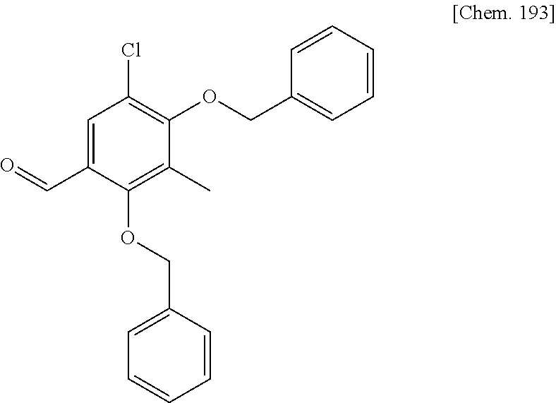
C1=C(C=O)C(OCC2=CC=CC=C2)=C(C)C(OCC2=CC=CC=C2)=C1Cl
